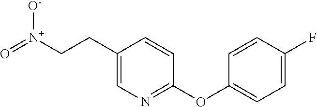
C1(CC[N+](=O)[O-])=CN=C(OC2=CC=C(F)C=C2)C=C1
